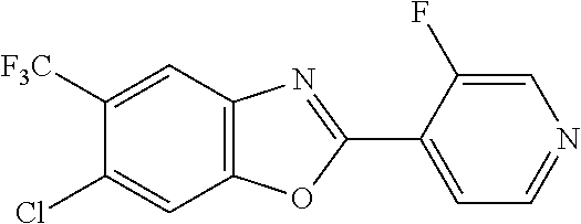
C1([F3C])=CC2=C(C=C1Cl)OC(C1=CC=NC=C1F)=N2
